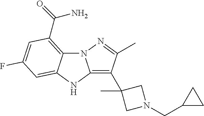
N12C3=C(C(N)=O)C=C(F)C=C3NC1=C(C1(C)CN(CC3CC3)C1)C(C)=N2
